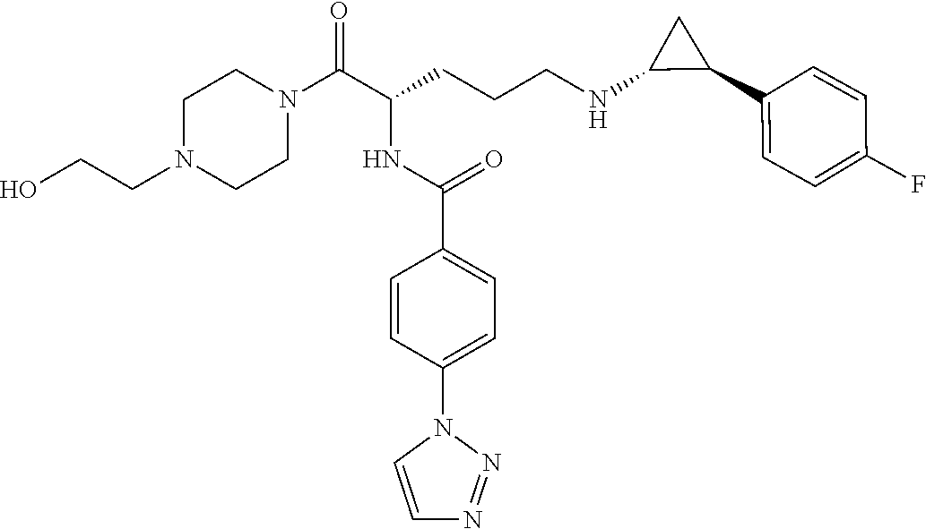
C1N(CCO)CCN(C(C(CCCNC2C(C3=CC=C(F)C=C3)C2)NC(C2=CC=C(N3C=CN=N3)C=C2)=O)=O)C1
